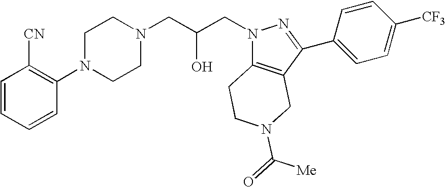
C1=CC=CC(N2CCN(CC(CN3C4=C(CN(C(=O)[Me])CC4)C(C4=CC=C([CF3])C=C4)=N3)O)CC2)=C1[CN]
